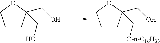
C1CC(CO)(CO)OC1.C1CC(CO)(C[O-n-C16H33])OC1
